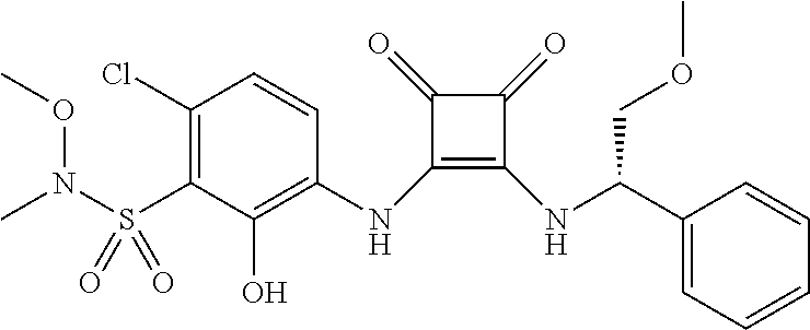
C1(Cl)=C(S(N(C)OC)(=O)=O)C(O)=C(NC2=C(NC(COC)C3=CC=CC=C3)C(=O)C2=O)C=C1
